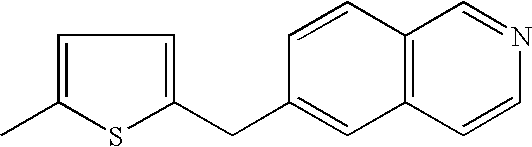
C1=C(C)SC(CC2=CC3=C(C=C2)C=NC=C3)=C1
